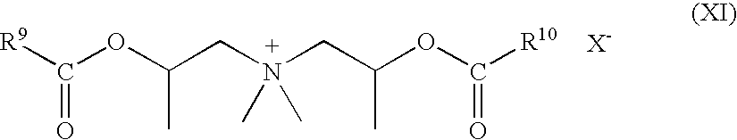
C(OC(CN(CC(OC([R10])=O)C)(C)C)C)([R9])=O
